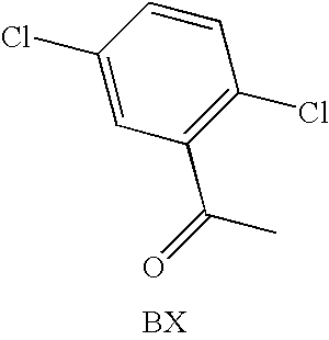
C1(C(=O)C)=C(Cl)C=CC(Cl)=C1
